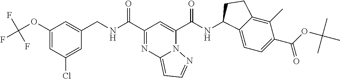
C1(OC(F)(F)F)=CC(Cl)=CC(CNC(C2=NC3=CC=NN3C(C(NC3C4=CC=C(C(OC(C)(C)C)=O)C(C)=C4CC3)=O)=C2)=O)=C1
